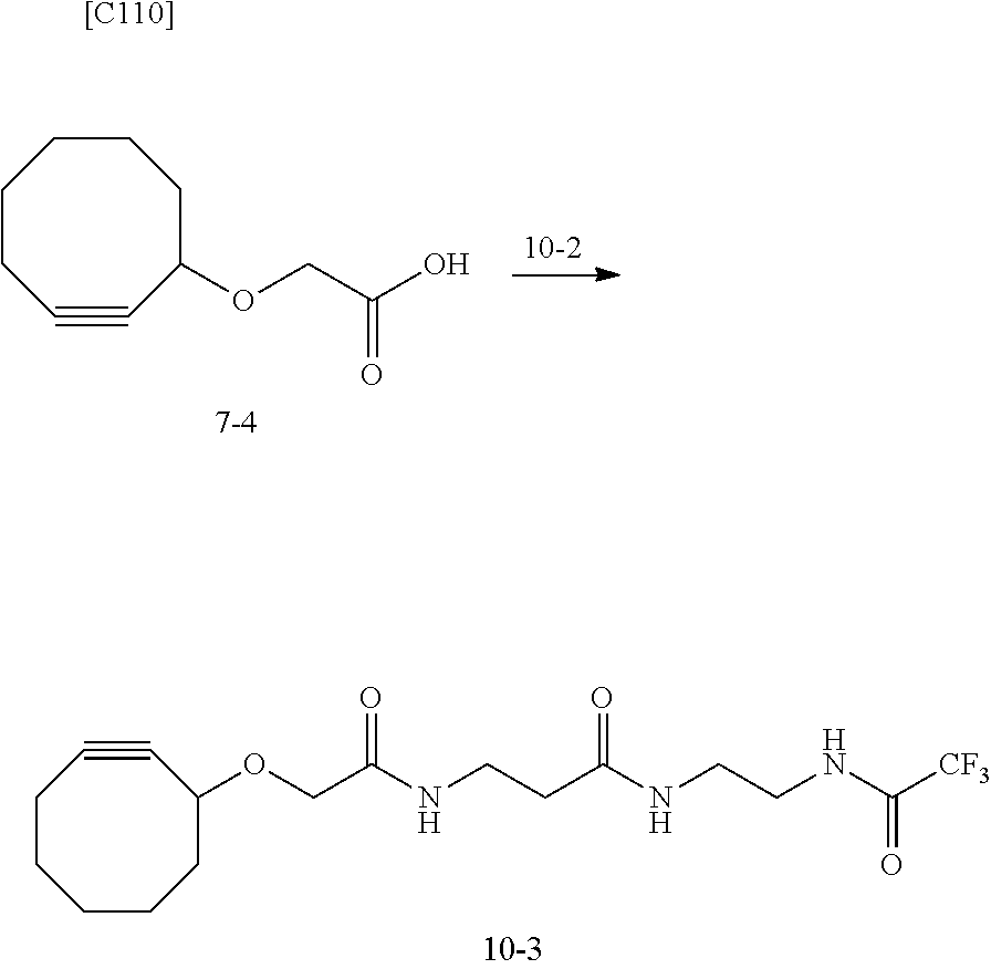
C1CC#CC(OCC(O)=O)CCC1.C1CC#CC(OCC(NCCC(NCCNC([CF3])=O)=O)=O)CCC1.[[C110]]
